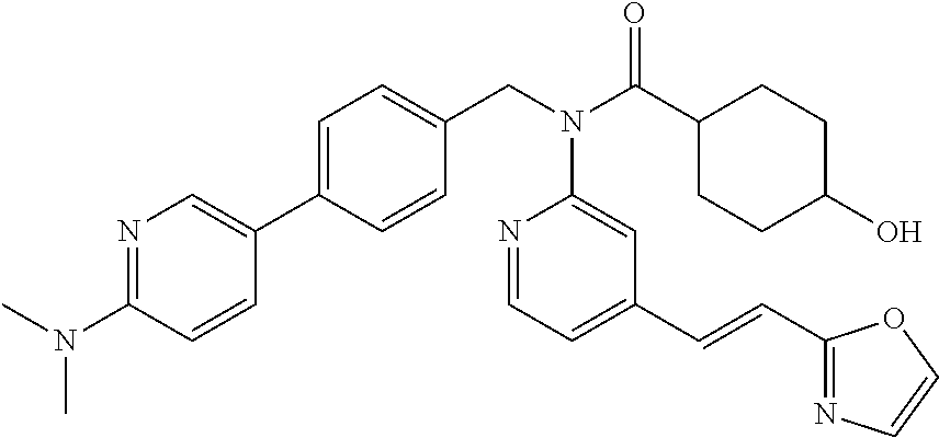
N1=C(N(C)C)C=CC(C2=CC=C(CN(C(C3CCC(O)CC3)=O)C3=CC(C=CC4=NC=CO4)=CC=N3)C=C2)=C1
